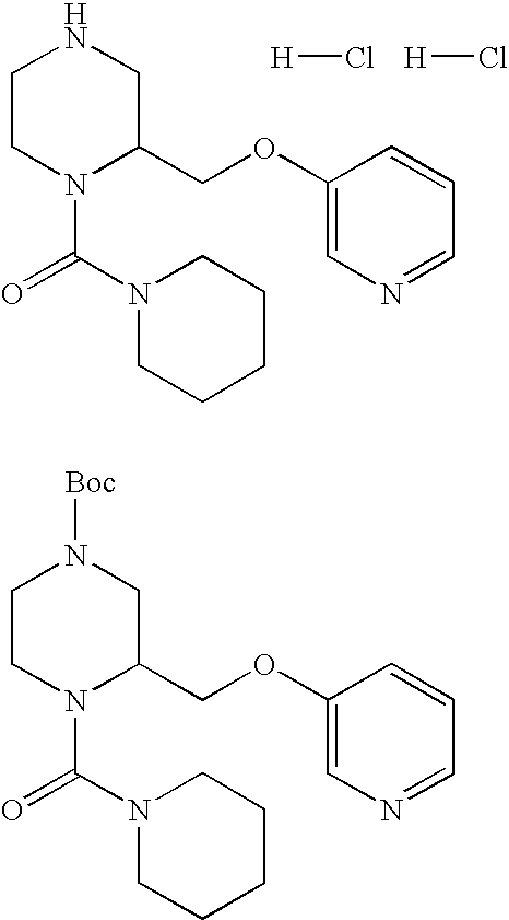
C1CN(C(=O)N2CCCCC2)C(COC2=CN=CC=C2)CN1.[H]Cl.[H]Cl.C1CN(C(=O)N2CCCCC2)C(COC2=CN=CC=C2)CN1[Boc]
